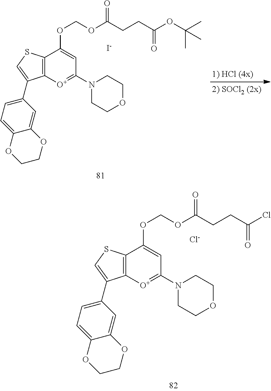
C1(C2=CSC3=C2[O+]=C(N2CCOCC2)C=C3OCOC(=O)CCC(=O)OC(C)(C)C)=CC=C2C(=C1)OCCO2.[I-].C1(C2=CSC3=C2[O+]=C(N2CCOCC2)C=C3OCOC(=O)CCC(=O)Cl)=CC=C2C(=C1)OCCO2.[Cl-]
